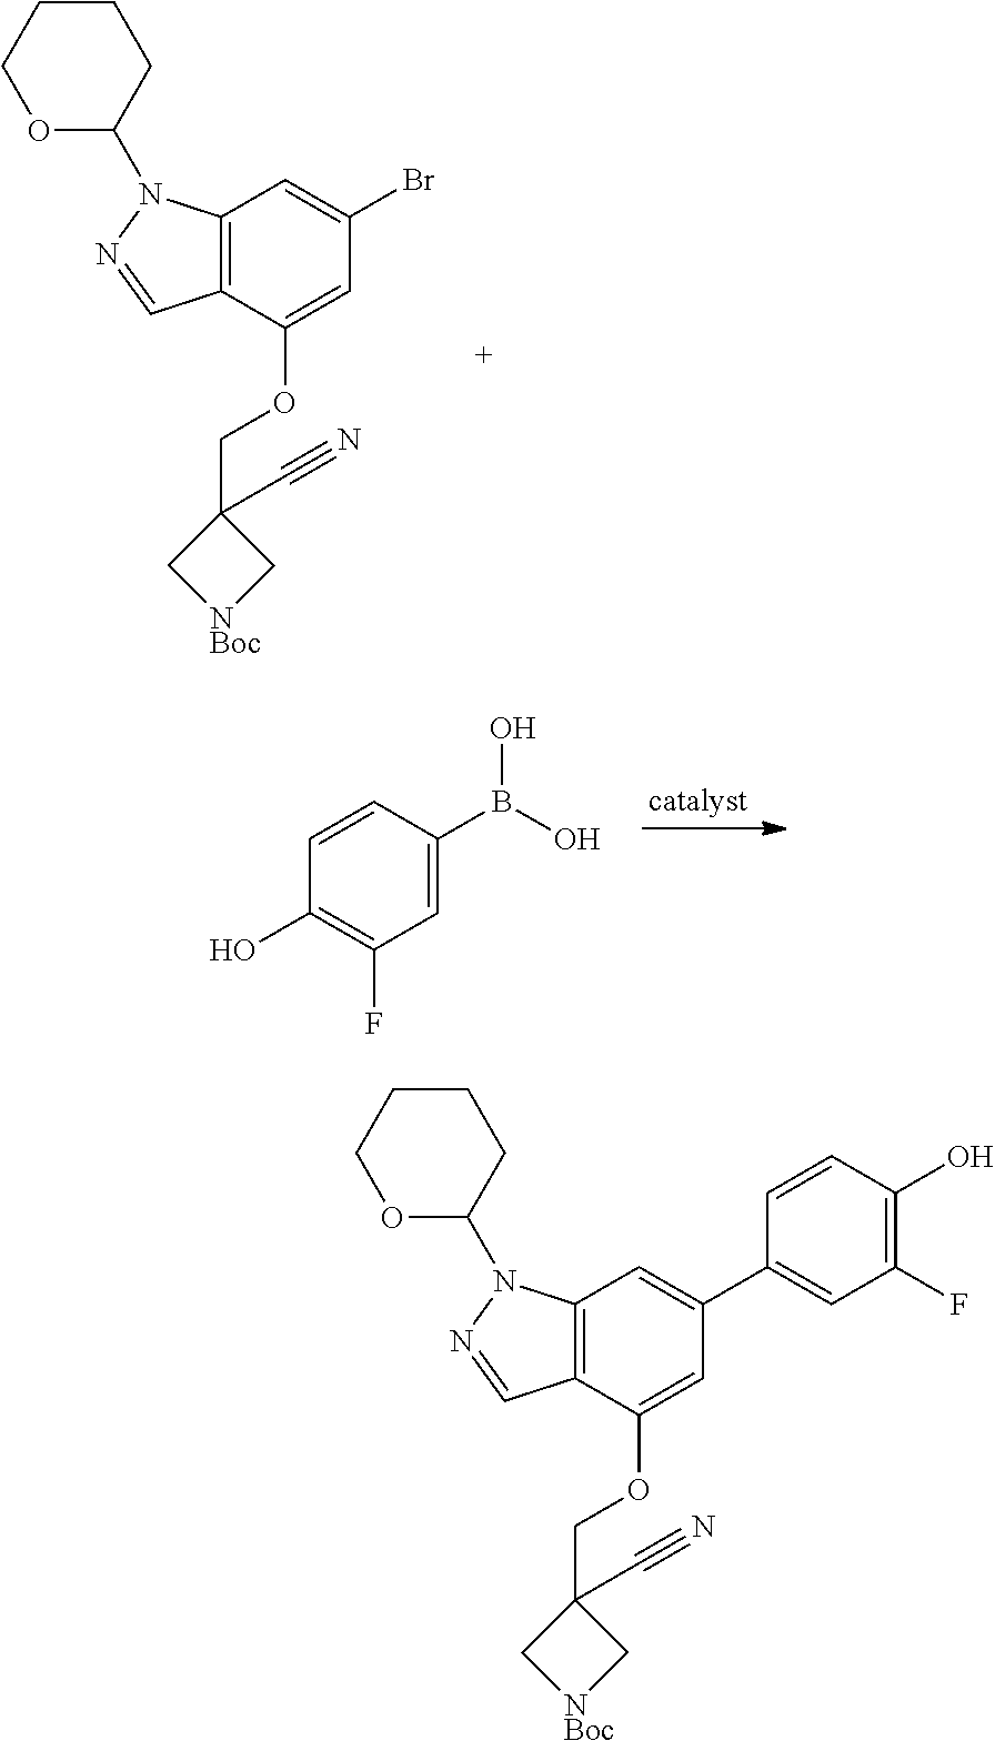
C1CCOC(N2C3=C(C(OCC4(C#N)C[NBoc]C4)=CC(Br)=C3)C=N2)C1.C1=CC(B(O)O)=CC(F)=C1O.C1CCOC(N2C3=C(C(OCC4(C#N)C[NBoc]C4)=CC(C4=CC(F)=C(O)C=C4)=C3)C=N2)C1
